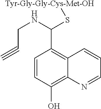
C1=CC(O)=C2C(=C1C(NCC#C)S[Tyr-Gly-Gly-Cys-Met-OH])C=CC=N2
